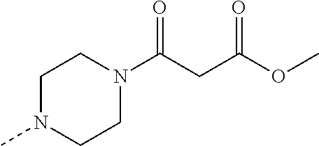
C1N(C)CCN(C(CC(=O)OC)=O)C1
